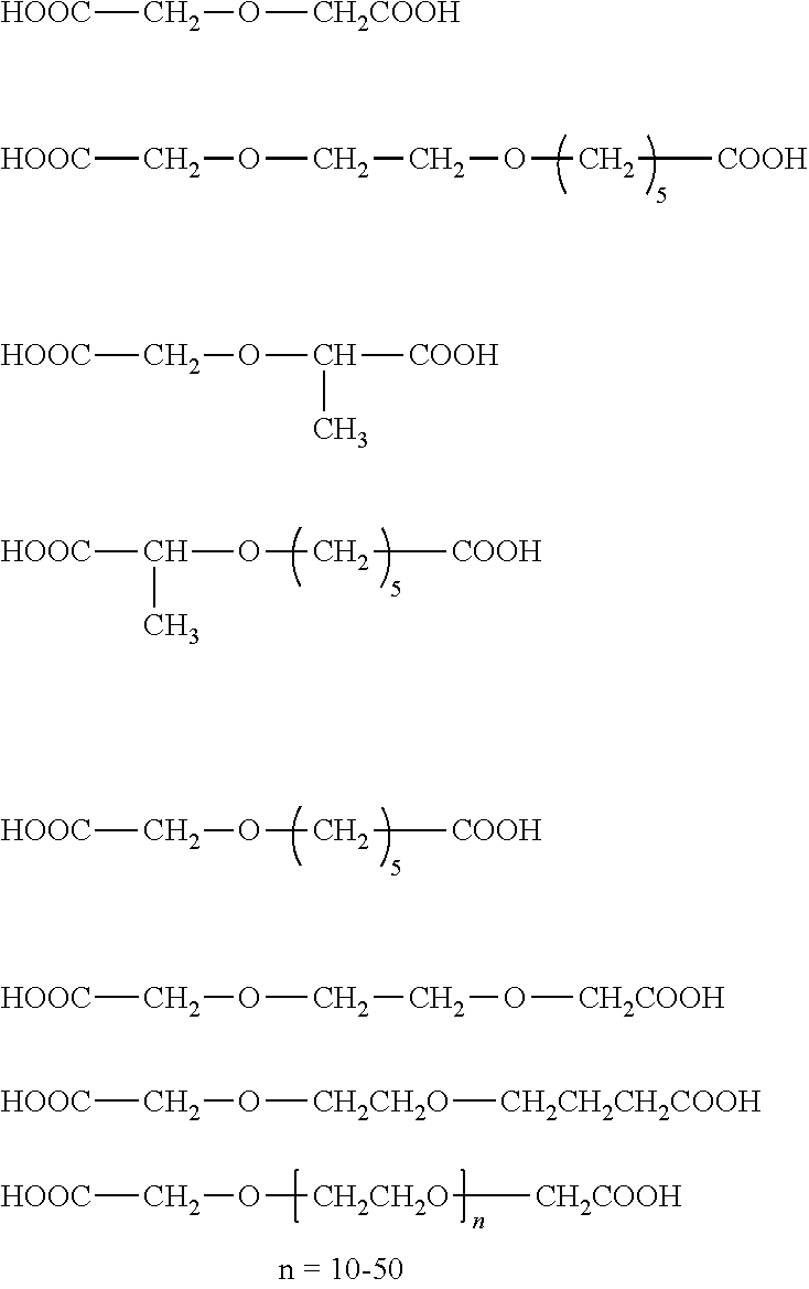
C(OC[COOH])([HOOC])C.C(OC[COOH])[HOOC].[HOOC]COCCOC[COOH].[HOOC]CO[CH2CH2O][CH2COOH].[HOOC]CO[CH2COOH].[HOOC]COC(C)[COOH].[HOOC]COCCO[CH2COOH].[HOOC]CO[CH2CH2O][CH2CH2CH2COOH]
